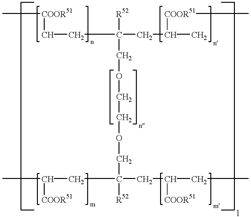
C(CC(CC(C)[COOR51]C)([R52])COCCOCC(CC([COOR51])C)(CC(CC)[COOR51])[R52])[COOR51]C
